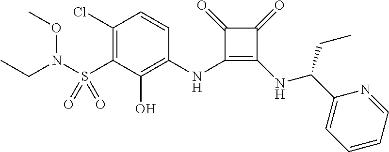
C1(Cl)=C(S(=O)(=O)N(OC)CC)C(O)=C(NC2=C(NC(C3=CC=CC=N3)CC)C(=O)C2=O)C=C1
